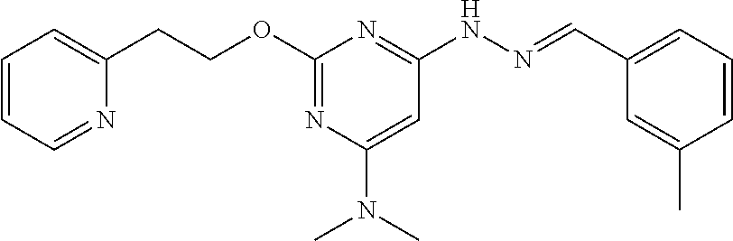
C1(CCOC2=NC(N(C)C)=CC(NN=CC3=CC=CC(C)=C3)=N2)=CC=CC=N1
